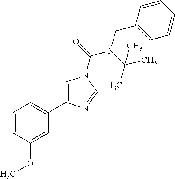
C1=CC(OC)=CC(C2=CN(C(=O)N(C(C)(C)C)CC3=CC=CC=C3)C=N2)=C1
